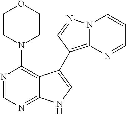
N1(C2=C3C(=NC=N2)NC=C3C2=C3N(N=C2)C=CC=N3)CCOCC1
